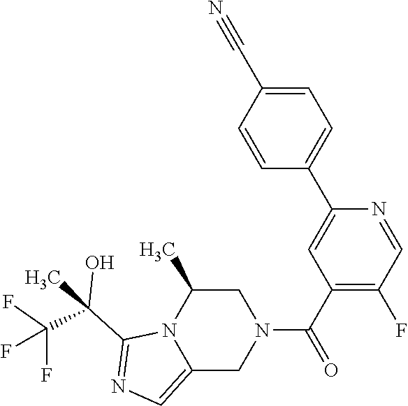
C12=CN=C(C(C)(C(F)(F)F)O)N1C(C)CN(C(C1=C(F)C=NC(C3=CC=C(C#N)C=C3)=C1)=O)C2
